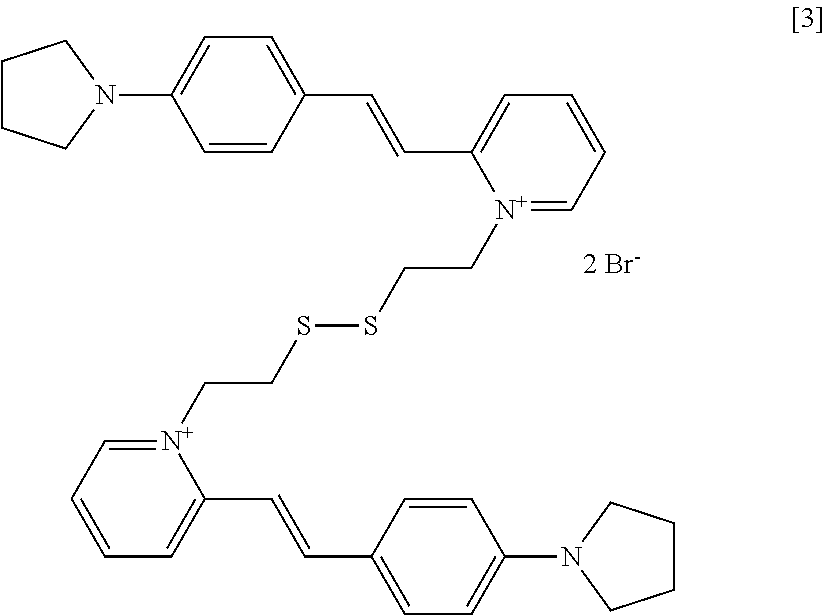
C1=CC(C=CC2=CC=CC=[N+]2CCSSCC[N+]2=CC=CC=C2C=CC2=CC=C(N3CCCC3)C=C2)=CC=C1N1CCCC1
